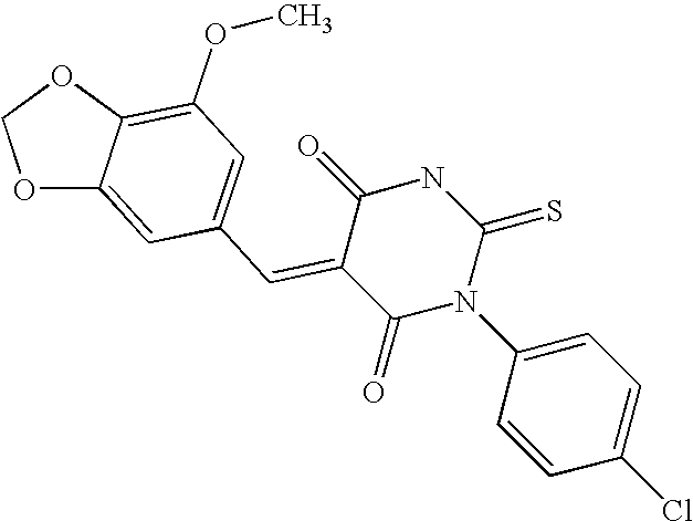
O1C2=CC(C=C3C(=O)NC(=S)N(C4=CC=C(Cl)C=C4)C3=O)=CC(OC)=C2OC1
